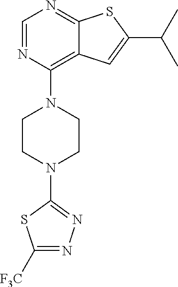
C1=NC(N2CCN(C3=NN=C([F3C])S3)CC2)=C2C(=N1)SC(C(C)C)=C2
